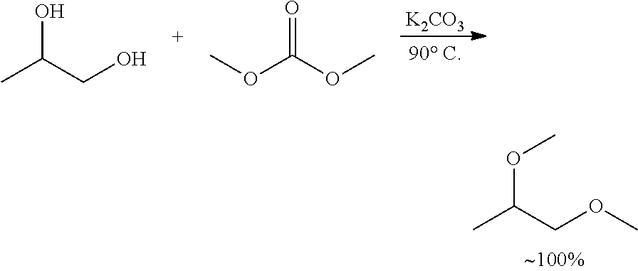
CC(COC)OC.CC(CO)O.C(OC)(=O)OC.[K2CO3]
